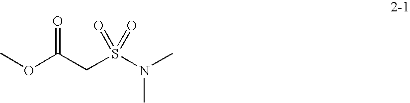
COC(CS(N(C)C)(=O)=O)=O
